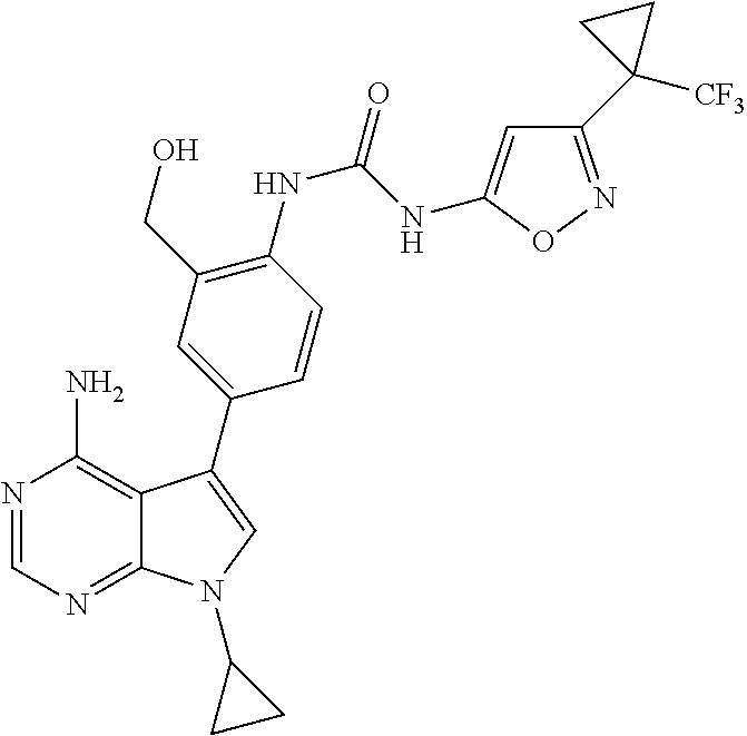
N1=CN=C2C(=C1N)C(C1=CC(CO)=C(NC(NC3=CC(C4([CF3])CC4)=NO3)=O)C=C1)=CN2C1CC1
